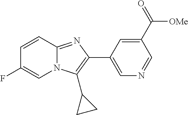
C1=CC2=NC(C3=CN=CC(C(=O)[OMe])=C3)=C(C3CC3)N2C=C1F
